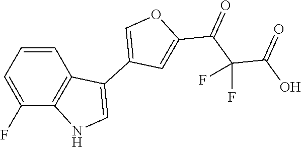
C1(F)=CC=CC2=C1NC=C2C1=COC(C(C(C(O)=O)(F)F)=O)=C1
